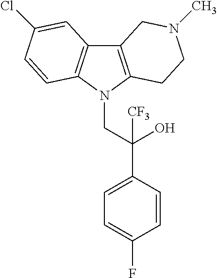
C12=C(N(CC(C3=CC=C(F)C=C3)(O)[CF3])C3=C1C=C(Cl)C=C3)CCN(C)C2
